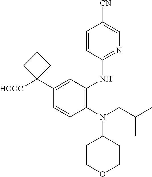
C1(N(CC(C)C)C2CCOCC2)=C(NC2=NC=C([CN])C=C2)C=C(C2([HOOC])CCC2)C=C1
